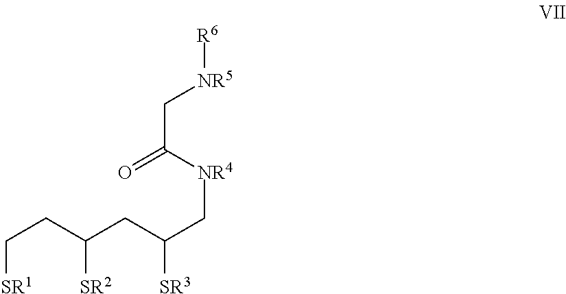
C(CC(C[NR4]C(C[NR5][R6])=O)[SR3])([SR2])CC[SR1]
